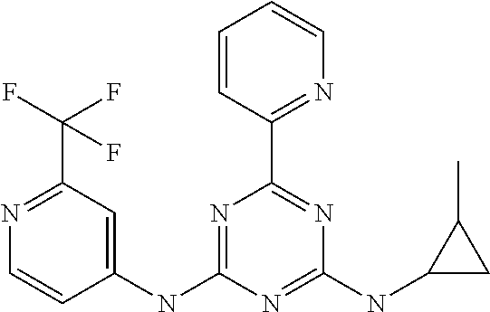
C1(NC2=NC(C3=NC=CC=C3)=NC(NC3CC3C)=N2)=CC(C(F)(F)F)=NC=C1
